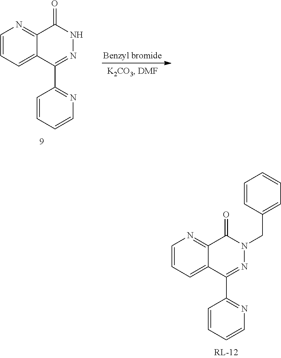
[Benzyl bromide].C1=CC=C2C(=N1)C(=O)NN=C2C1=NC=CC=C1.C1=CC=C2C(=N1)C(=O)N(CC1=CC=CC=C1)N=C2C1=NC=CC=C1
